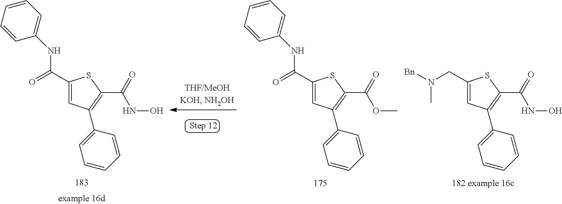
C1(C(=O)NC2=CC=CC=C2)=CC(C2=CC=CC=C2)=C(C(=O)NO)S1.C1(C(=O)NC2=CC=CC=C2)=CC(C2=CC=CC=C2)=C(C(=O)OC)S1.C1(CN([Bn])C)=CC(C2=CC=CC=C2)=C(C(=O)NO)S1
